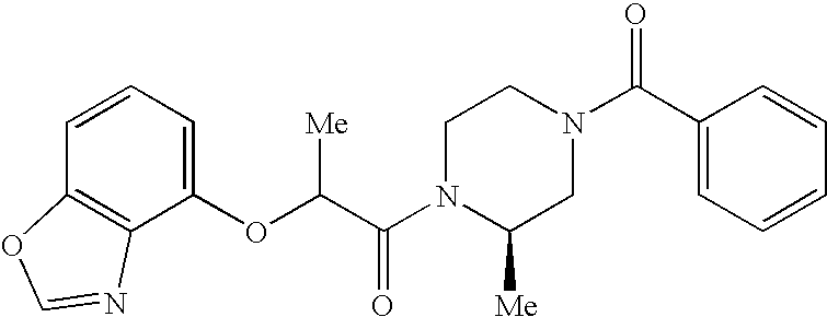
C12=C(C(OC(C(N3C([Me])CN(C(C4=CC=CC=C4)=O)CC3)=O)[Me])=CC=C1)N=CO2
